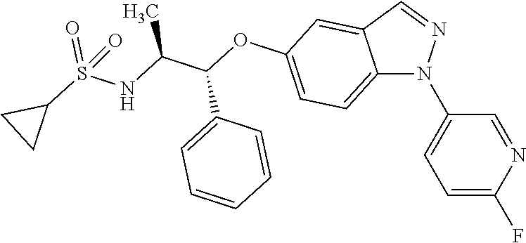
O(C(C1=CC=CC=C1)C(C)NS(=O)(C1CC1)=O)C1=CC=C2N(C3=CC=C(F)N=C3)N=CC2=C1
